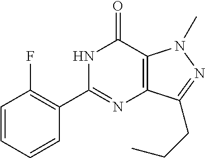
C1=CC=CC(C2=NC3=C(C(=O)N2)N(C)N=C3CCC)=C1F
